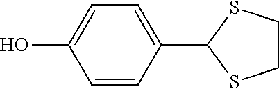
C1=CC(C2SCCS2)=CC=C1O
